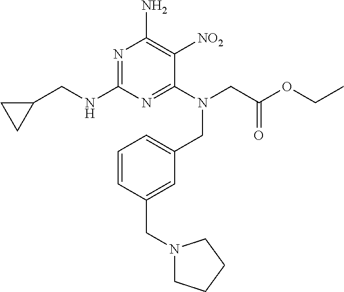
N1=C(NCC2CC2)N=C(N(CC(OCC)=O)CC2=CC=CC(CN3CCCC3)=C2)C([NO2])=C1N
